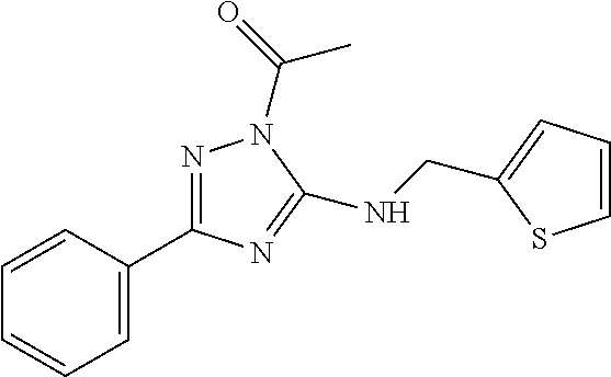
C1=C(C2=NN(C(C)=O)C(NCC3=CC=CS3)=N2)C=CC=C1
